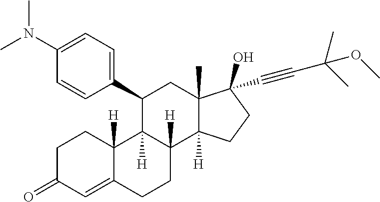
C1C(=O)C=C2C([H])(C1)C1([H])C([H])(CC2)C2([H])C(C)(CC1C1=CC=C(N(C)C)C=C1)C(O)(C#CC(C)(C)OC)CC2
